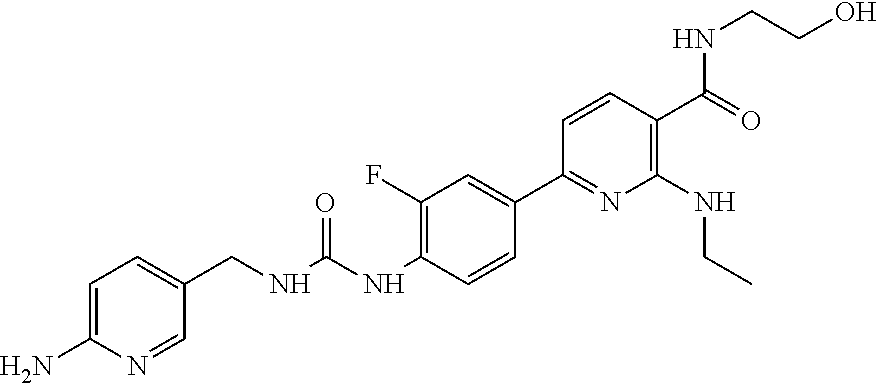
C1=C(N)N=CC(CNC(NC2=C(F)C=C(C3=NC(NCC)=C(C(=O)NCCO)C=C3)C=C2)=O)=C1
